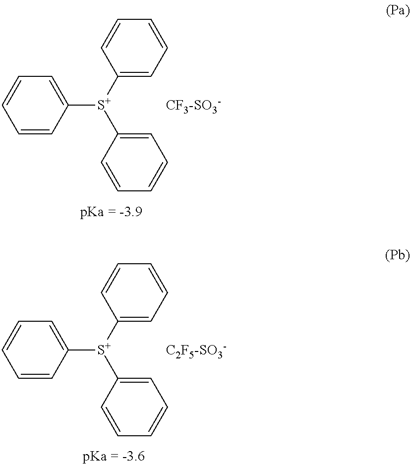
C1([S+](C2=CC=CC=C2)C2=CC=CC=C2)=CC=CC=C1.[CF3-SO3-].C1([S+](C2=CC=CC=C2)C2=CC=CC=C2)=CC=CC=C1.[C2F5-SO3-]
